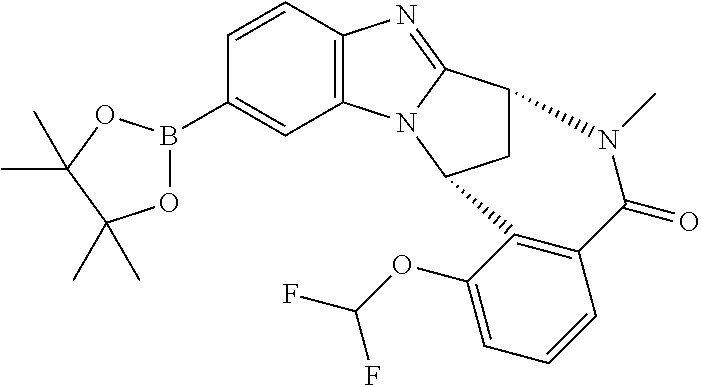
C12=C(C=CC(B3OC(C)(C)C(C)(C)O3)=C1)N=C1N2C2CC1N(C)C(=O)C1=C2C(OC(F)F)=CC=C1
